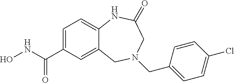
C12=CC(C(NO)=O)=CC=C1NC(=O)CN(CC1=CC=C(Cl)C=C1)C2
